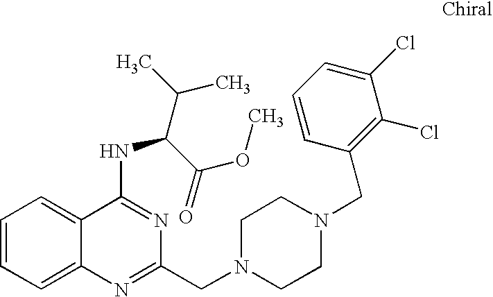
C1=CC=C2C(=C1)C(NC(C(OC)=O)C(C)C)=NC(CN1CCN(CC3=C(Cl)C(Cl)=CC=C3)CC1)=N2
